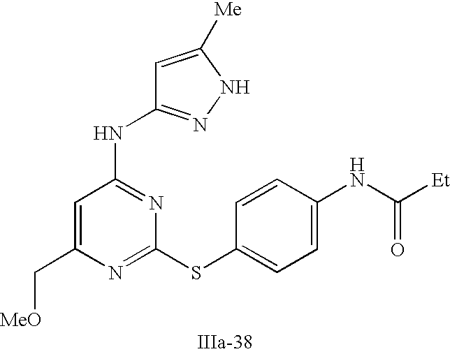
C1=C(C[MeO])N=C(SC2=CC=C(NC([Et])=O)C=C2)N=C1NC1=NNC([Me])=C1
